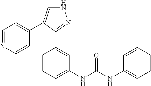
C1=NC=CC(C2=CNN=C2C2=CC(NC(NC3=CC=CC=C3)=O)=CC=C2)=C1
